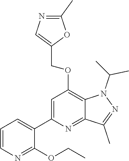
CC(C)N1C2=C(OCC3=CN=C(C)O3)C=C(C3=CC=CN=C3OCC)N=C2C(C)=N1
